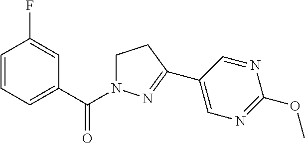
C1=CC=C(C(N2CCC(C3=CN=C(OC)N=C3)=N2)=O)C=C1F
